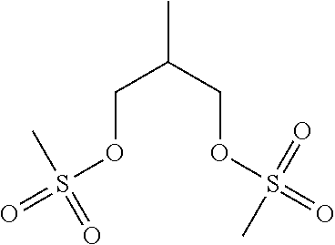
CC(COS(=O)(=O)C)COS(=O)(=O)C
